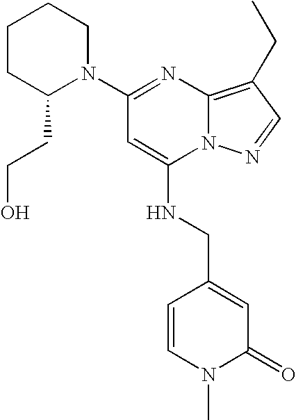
C1(N2CCCCC2CCO)=NC2=C(CC)C=NN2C(NCC2=CC(=O)N(C)C=C2)=C1
